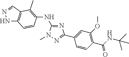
C1(NC2=C(C)C3=C(NN=C3)C=C2)=NC(C2=CC(OC)=C(C(=O)NC(C)(C)C)C=C2)=NN1C
